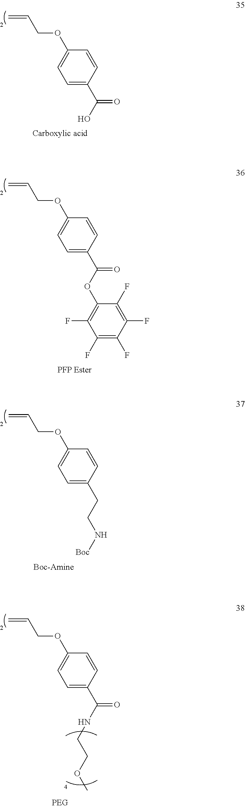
C1=C(C(NCCOC)=O)C=CC(OCC=C)=C1.C1=C(CCN[Boc])C=CC(OCC=C)=C1.C1=C(C(O)=O)C=CC(OCC=C)=C1.C1=C(C(OC2=C(F)C(F)=C(F)C(F)=C2F)=O)C=CC(OCC=C)=C1
